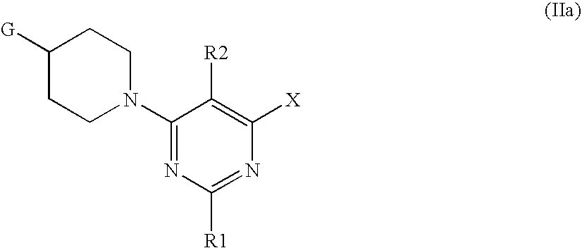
C1([G])CCN(C2=NC([R1])=NC([X])=C2[R2])CC1
